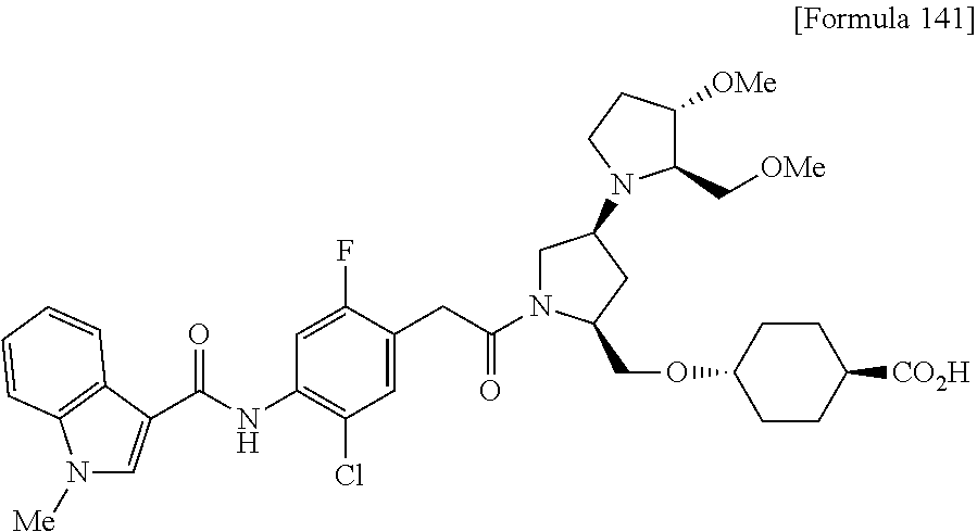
C1=C(C(NC2=C(Cl)C=C(CC(=O)N3CC(N4C(C[OMe])C([OMe])CC4)CC3COC3CCC([CO2H])CC3)C(F)=C2)=O)C2=C(C=CC=C2)N1[Me]
